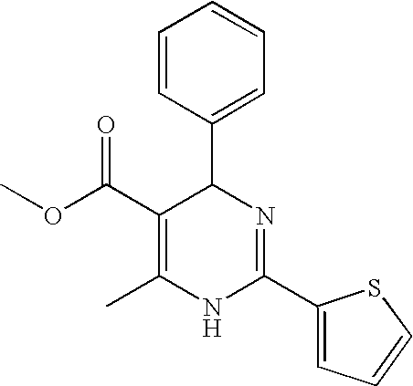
COC(C1=C(C)NC(C2=CC=CS2)=NC1C1=CC=CC=C1)=O
